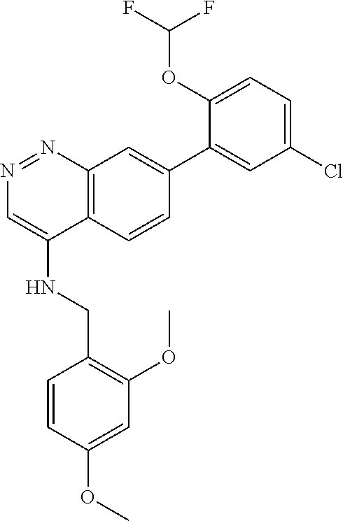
O(C1=CC=C(Cl)C=C1C1=CC2=C(C(NCC3=C(OC)C=C(OC)C=C3)=CN=N2)C=C1)C(F)F
